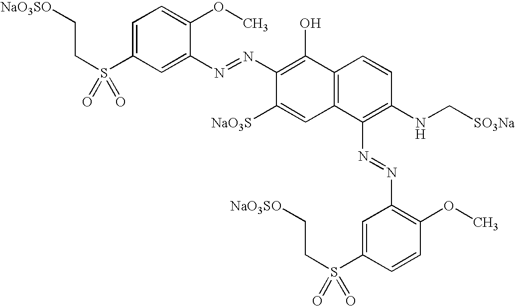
C1=C(S(CC[NaO3SO])(=O)=O)C=C(N=NC2=C(O)C3=C(C=C2[NaO3S])C(N=NC2=C(OC)C=CC(S(CC[NaO3SO])(=O)=O)=C2)=C(NC[SO3Na])C=C3)C(OC)=C1
